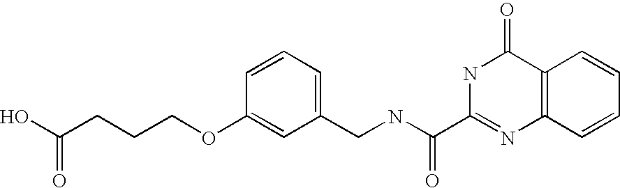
C1(CNC(C2=NC3=C(C(=O)N2)C=CC=C3)=O)=CC=CC(OCCCC(O)=O)=C1
